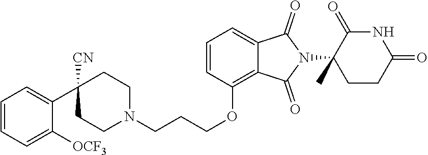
C1CN(CCCOC2=C3C(=CC=C2)C(=O)N(C2(C)CCC(=O)NC2=O)C3=O)CCC1([CN])C1=CC=CC=C1[OCF3]
